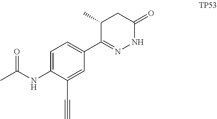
C1=C(NC(C)=O)C(C#C)=CC(C2=NNC(=O)CC2C)=C1
